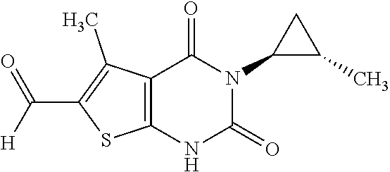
C12=C(NC(=O)N(C3C(C)C3)C1=O)SC(C([H])=O)=C2C
